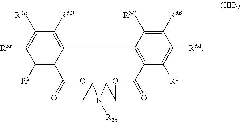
C1([R2])=C2C(=C([R3D])C([R3E])=C1[R3F])C1=C(C([R1])=C([R3A])C([R3B])=C1[R3C])C(=O)OCCN([R26])CCOC2=O
